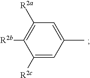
C1([R2c])=CC(C)=CC([R2a])=C1[R2b]
